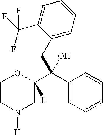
C1CN([H])CC(C(CC2=CC=CC=C2C(F)(F)F)(C2=CC=CC=C2)O)([H])O1
